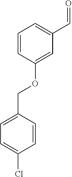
C1=CC(OCC2=CC=C(Cl)C=C2)=CC(C=O)=C1
